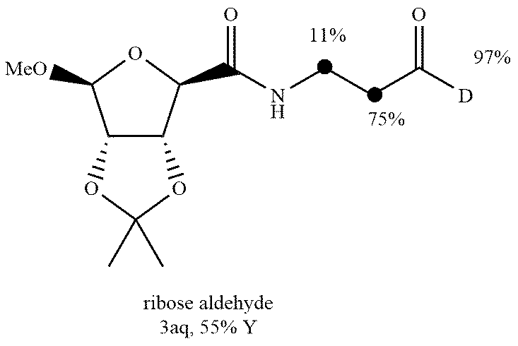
C12C(C(C(NCCC([D])=O)=O)OC1[MeO])OC(C)(C)O2
